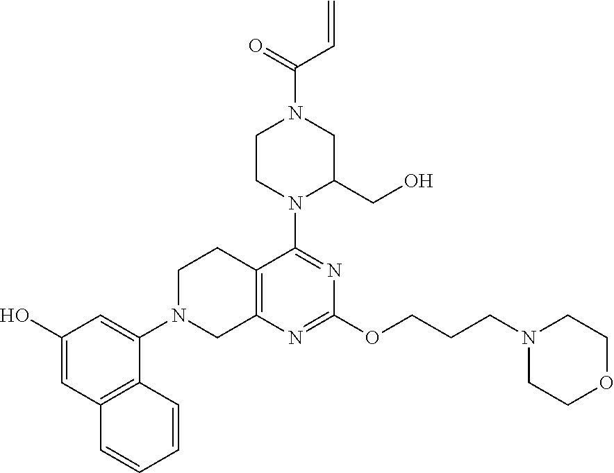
C12=C(N=C(OCCCN3CCOCC3)N=C1N1CCN(C(=O)C=C)CC1CO)CN(C1=CC(O)=CC3=C1C=CC=C3)CC2
